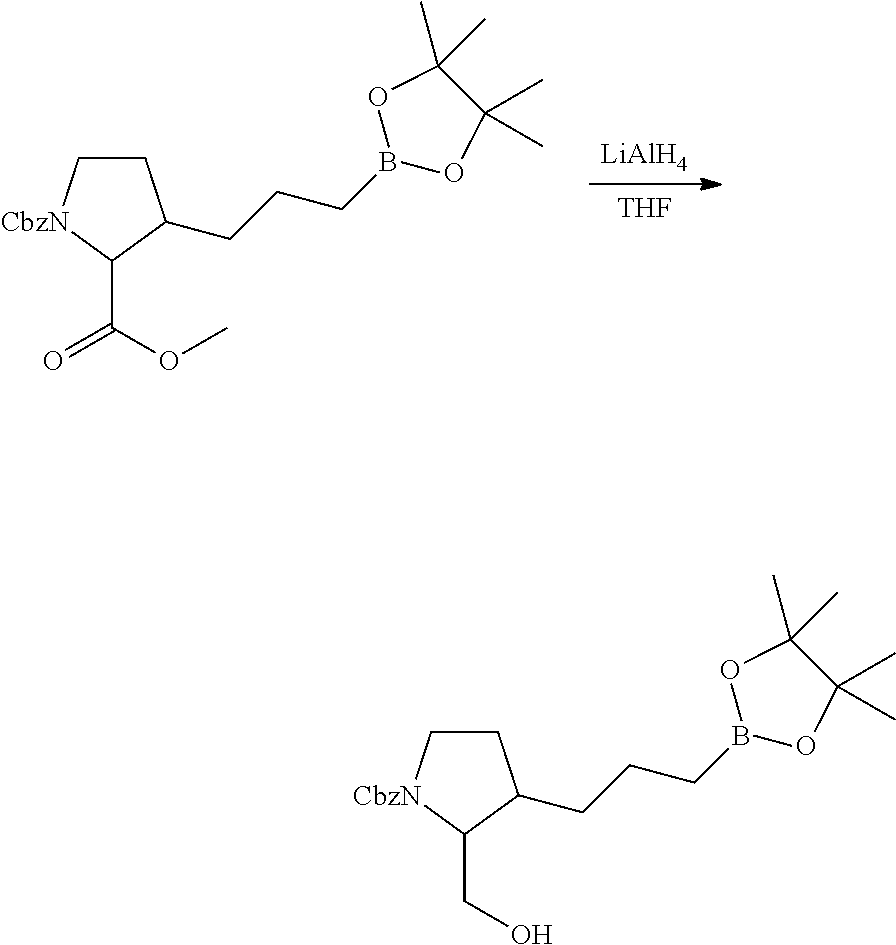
[LiAlH4].[THF].C1C[CbzN]C(C(=O)OC)C1CCCB1OC(C)(C)C(C)(C)O1.C1C[CbzN]C(CO)C1CCCB1OC(C)(C)C(C)(C)O1
